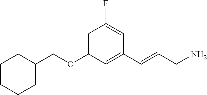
C1CCCC(COC2=CC(F)=CC(C=CCN)=C2)C1
